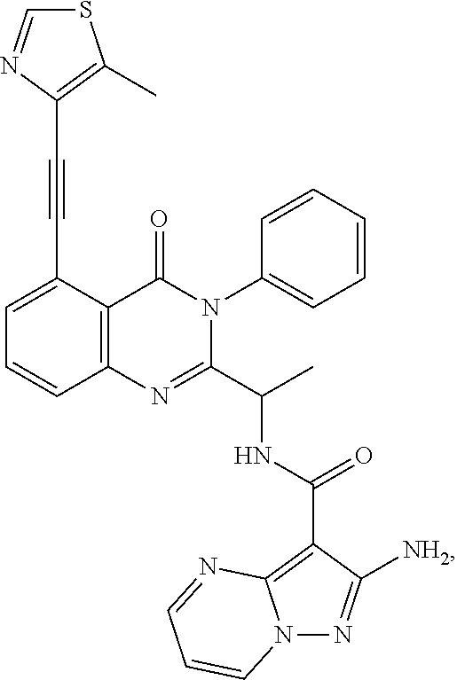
C1=C(C#CC2=C(C)SC=N2)C2=C(C=C1)N=C(C(C)NC(=O)C1=C3N(N=C1[NH2])C=CC=N3)N(C1=CC=CC=C1)C2=O
